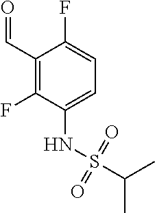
C1(C=O)=C(F)C(NS(C(C)C)(=O)=O)=CC=C1F
